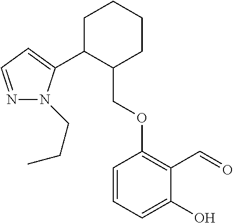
C1C(C2=CC=NN2CCC)C(COC2=C(C=O)C(O)=CC=C2)CCC1
